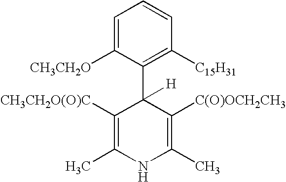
C1=C([CH3CH2O])C(C2([H])C([CH3CH2O(O)C])=C(C)NC(C)=C2[C(O)OCH2CH3])=C([C15H31])C=C1
